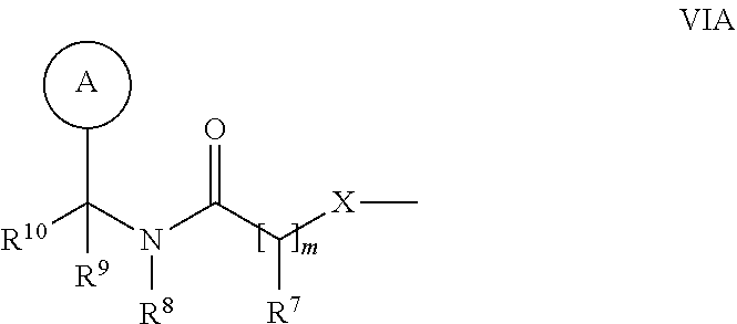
N([R8])(C([R10])(C)[R9])C(C([X]C)[R7])=O.[A]
